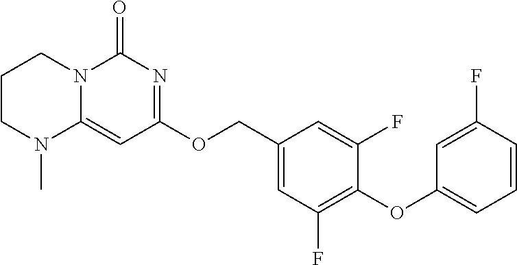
C1(OCC2=CC(F)=C(OC3=CC=CC(F)=C3)C(F)=C2)=NC(=O)N2C(=C1)N(C)CCC2
